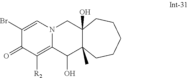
N12C(=C([R2])C(=O)C(Br)=C1)C(O)C1(C)C(O)(C2)CCCCC1
